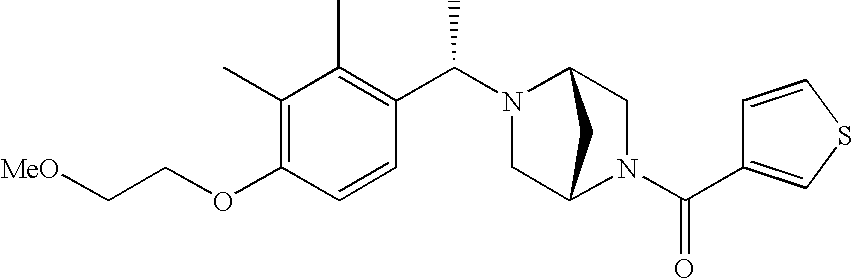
C(OC1=C(C)C(C)=C(C(N2C3CN(C(=O)C4=CSC=C4)C(C2)C3)C)C=C1)C[MeO]
